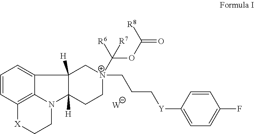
C1=CC2=C3C(=C1)C1([H])C([H])(N3CC[X]2)CC[N+](CCC[Y]C2=CC=C(F)C=C2)(C(OC(=O)[R8])([R6])[R7])C1.[W]
